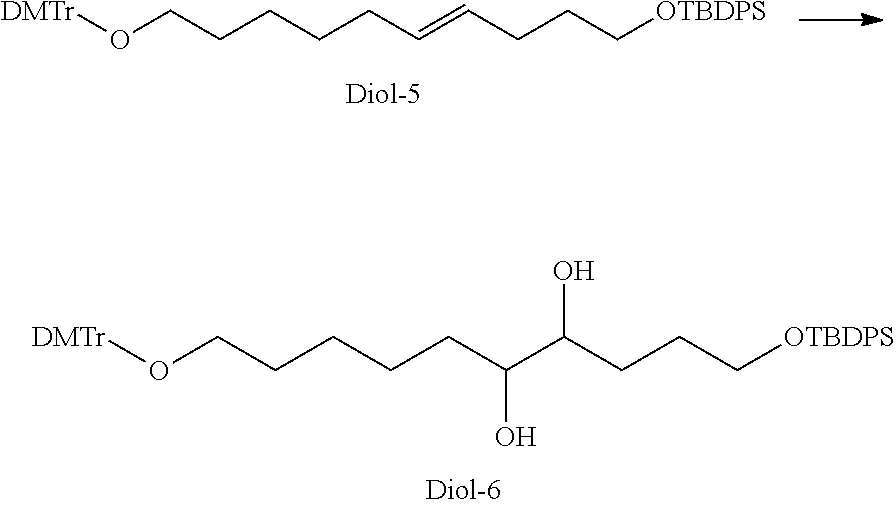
[DMTr]OCCCCCC=CCCC[OTBDPS].[DMTr]OCCCCCC(C(CCC[OTBDPS])O)O
